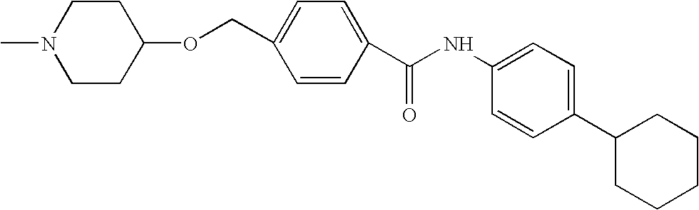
C1CC(OCC2=CC=C(C(NC3=CC=C(C4CCCCC4)C=C3)=O)C=C2)CCN1C
